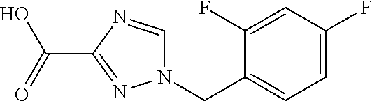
N1(CC2=CC=C(F)C=C2F)C=NC(C(O)=O)=N1
